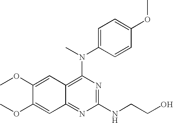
C1(NCCO)=NC(N(C)C2=CC=C(OC)C=C2)=C2C(=N1)C=C(OC)C(OC)=C2
